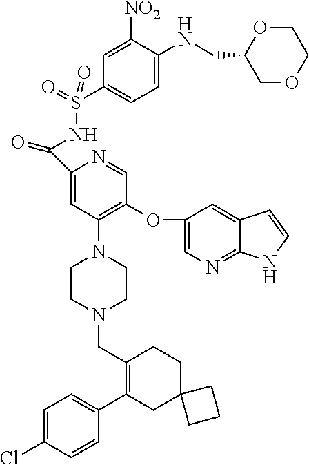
C1=C(Cl)C=CC(C2=C(CN3CCN(C4=C(OC5=CN=C6C(=C5)C=CN6)C=NC(C(NS(C5=CC=C(NCC6COCCO6)C([NO2])=C5)(=O)=O)=O)=C4)CC3)CCC3(C2)CCC3)=C1
